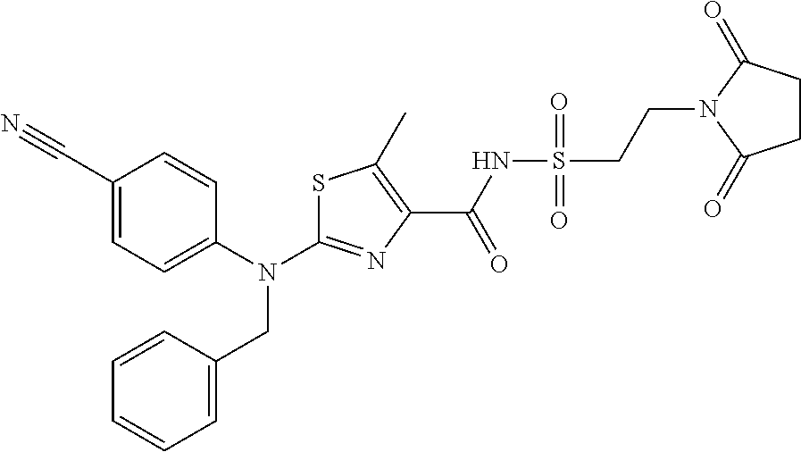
S1C(N(C2=CC=C(C#N)C=C2)CC2=CC=CC=C2)=NC(C(NS(CCN2C(=O)CCC2=O)(=O)=O)=O)=C1C
